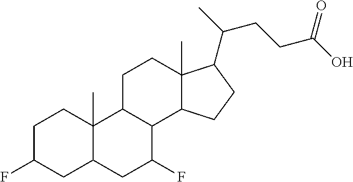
C1C(F)CC2C(C)(C1)C1C(C(F)C2)C2C(C)(CC1)C(C(C)CCC(O)=O)CC2
